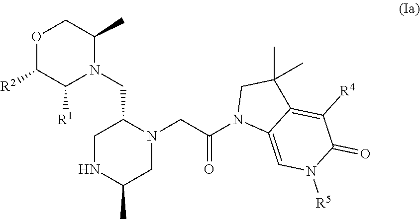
O1C([R2])C([R1])N(CC2CNC(C)CN2CC(N2C3=CN([R5])C(=O)C([R4])=C3C(C)(C)C2)=O)C(C)C1
